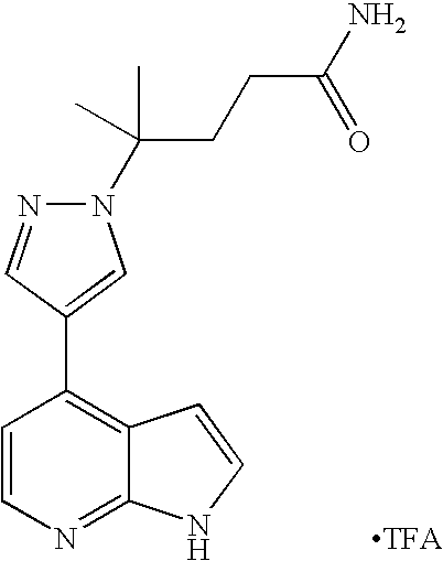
N1(C(CCC(N)=O)(C)C)N=CC(C2=C3C(=NC=C2)NC=C3)=C1.[TFA]
